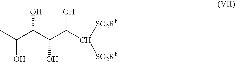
C(C(C(C(C([SO2Rb])[SO2Rb])O)O)O)(C)O
